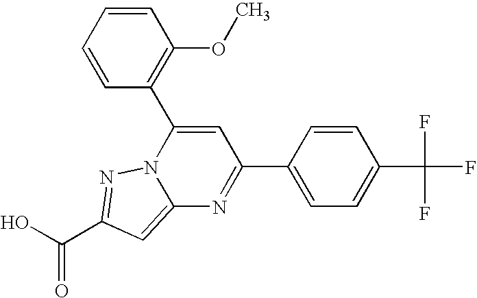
O=C(O)C1=NN2C(=C1)N=C(C1=CC=C(C(F)(F)F)C=C1)C=C2C1=C(OC)C=CC=C1
